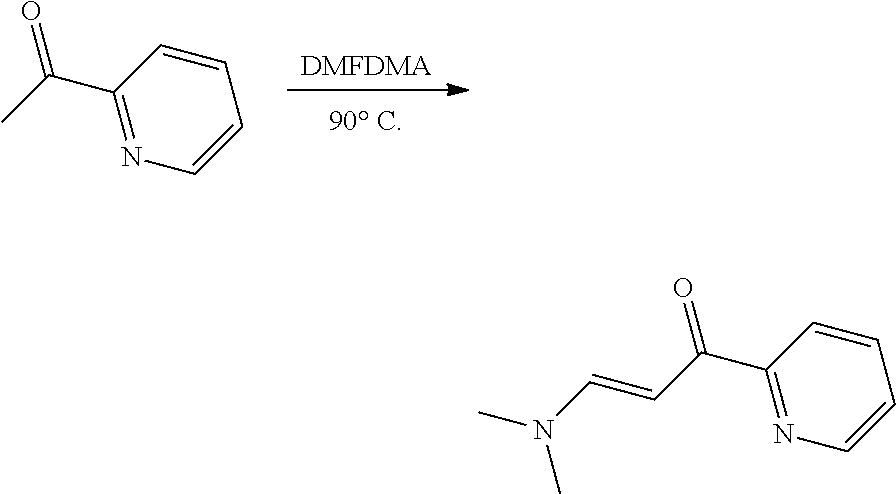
[DMFDMA].C1=CC(C(C)=O)=NC=C1.C1=CC(C(C=CN(C)C)=O)=NC=C1
